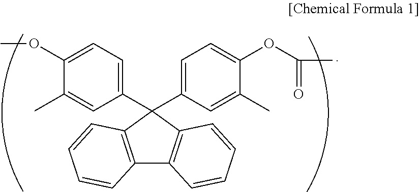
COC1=CC=C(C2(C3=CC=C(OC(C)=O)C(C)=C3)C3=C(C4=C2C=CC=C4)C=CC=C3)C=C1C
